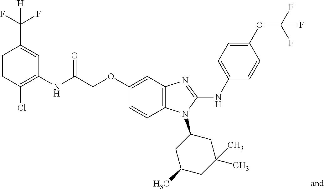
C1(Cl)=C(NC(COC2=CC3=C(C=C2)N(C2CC(C)CC(C)(C)C2)C(NC2=CC=C(OC(F)(F)F)C=C2)=N3)=O)C=C(C(F)(F)[H])C=C1
